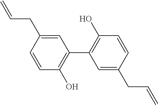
C1(O)=C(C2=C(O)C=CC(CC=C)=C2)C=C(CC=C)C=C1
